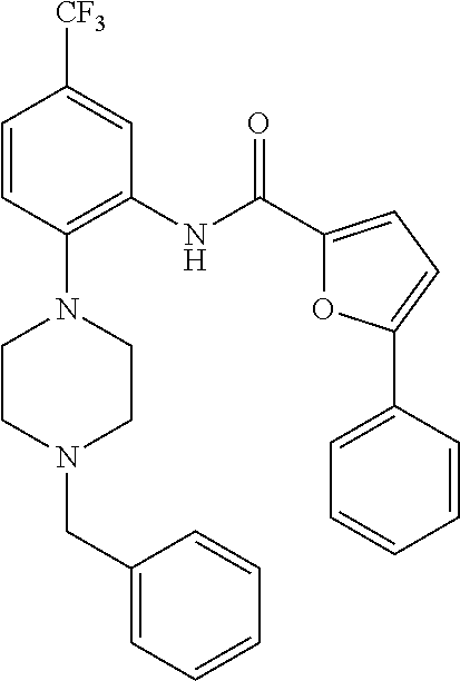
C1=CC(N2CCN(CC3=CC=CC=C3)CC2)=C(NC(C2=CC=C(C3=CC=CC=C3)O2)=O)C=C1[CF3]
